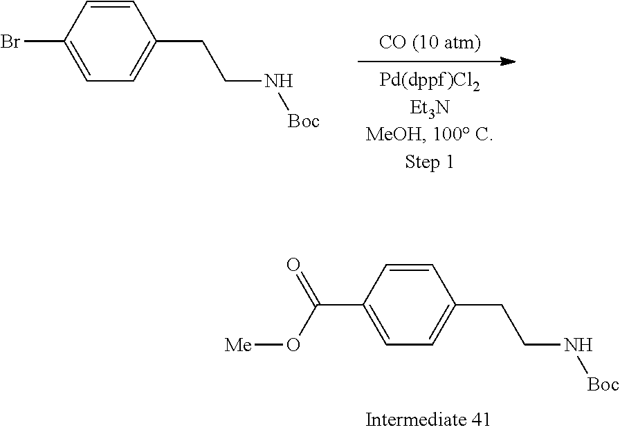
C1=CC(Br)=CC=C1CCN[Boc].C1=CC(C(O[Me])=O)=CC=C1CCN[Boc]
